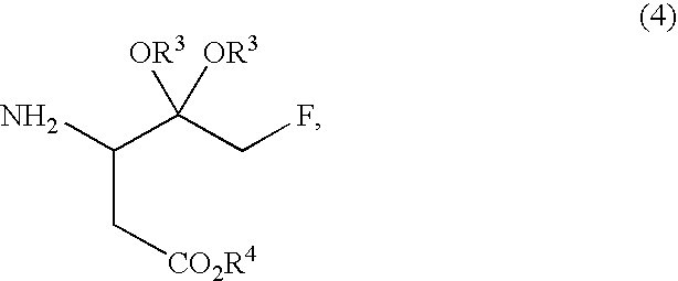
C(C(CF)([OR3])[OR3])(N)C[CO2R4]
